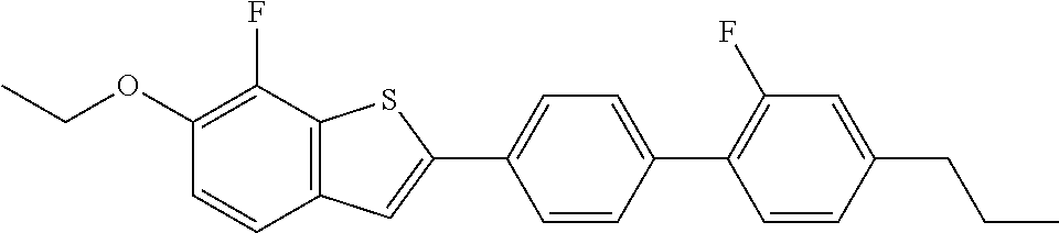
CCOC1=C(F)C2=C(C=C1)C=C(C1=CC=C(C3=C(F)C=C(CCC)C=C3)C=C1)S2
